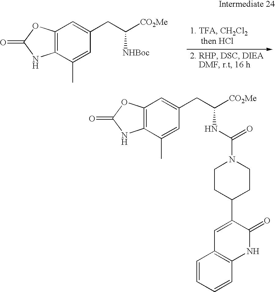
C12=C(C(C)=CC(CC([CO2Me])[NHBoc])=C1)NC(=O)O2.C12=C(C(C)=CC(CC([CO2Me])NC(=O)N3CCC(C4=CC5=C(NC4=O)C=CC=C5)CC3)=C1)NC(=O)O2
